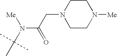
C1CN(CC(N(C(C)(C)C)[Me])=O)CCN1[Me]
